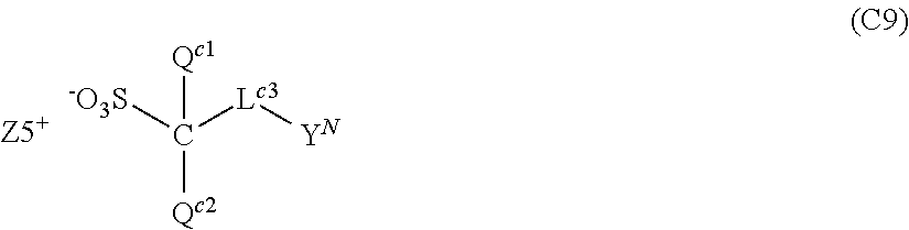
[-O3S]C([Lc3][YN])([Qc2])[Qc1]
